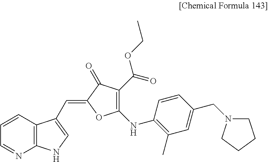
C1=CC=NC2=C1C(C=C1C(=O)C(C(=O)OCC)=C(NC3=C(C)C=C(CN4CCCC4)C=C3)O1)=CN2
